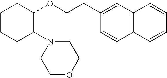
C1CCC(N2CCOCC2)C(OCCC2=CC3=C(C=C2)C=CC=C3)C1
